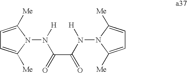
C1=C([Me])N(N([H])C(=O)C(N([H])N2C([Me])=CC=C2[Me])=O)C([Me])=C1
